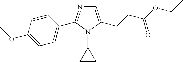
C1=C(CCC(=O)OCC)N(C2CC2)C(C2=CC=C(OC)C=C2)=N1
